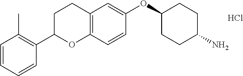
C1=CC=CC(C2OC3=C(CC2)C=C(OC2CCC(N)CC2)C=C3)=C1C.Cl
